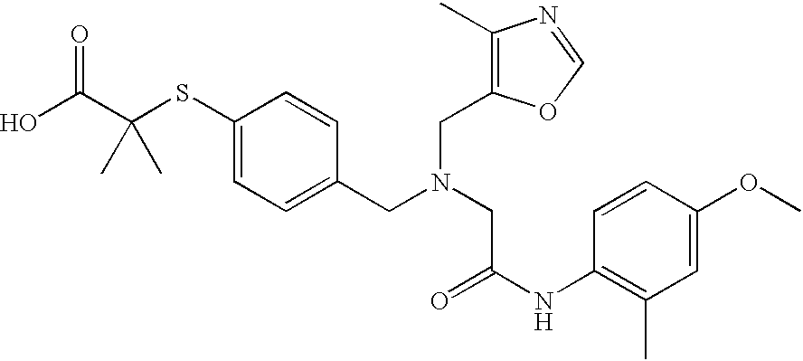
C1=C(CN(CC(NC2=C(C)C=C(OC)C=C2)=O)CC2=C(C)N=CO2)C=CC(SC(C(O)=O)(C)C)=C1
